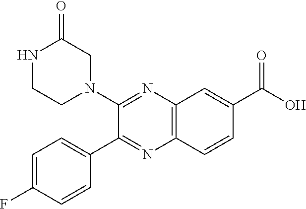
C12=C(C=CC(C(O)=O)=C1)N=C(C1=CC=C(F)C=C1)C(N1CC(=O)NCC1)=N2
